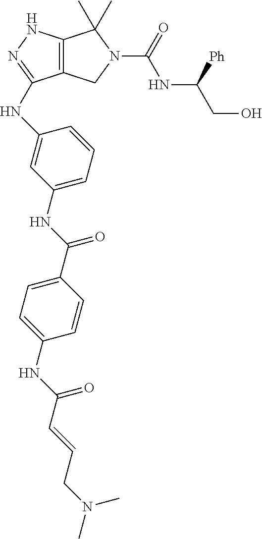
C12=C(NN=C1NC1=CC(NC(C3=CC=C(NC(C=CCN(C)C)=O)C=C3)=O)=CC=C1)C(C)(C)N(C(=O)NC(CO)[Ph])C2
